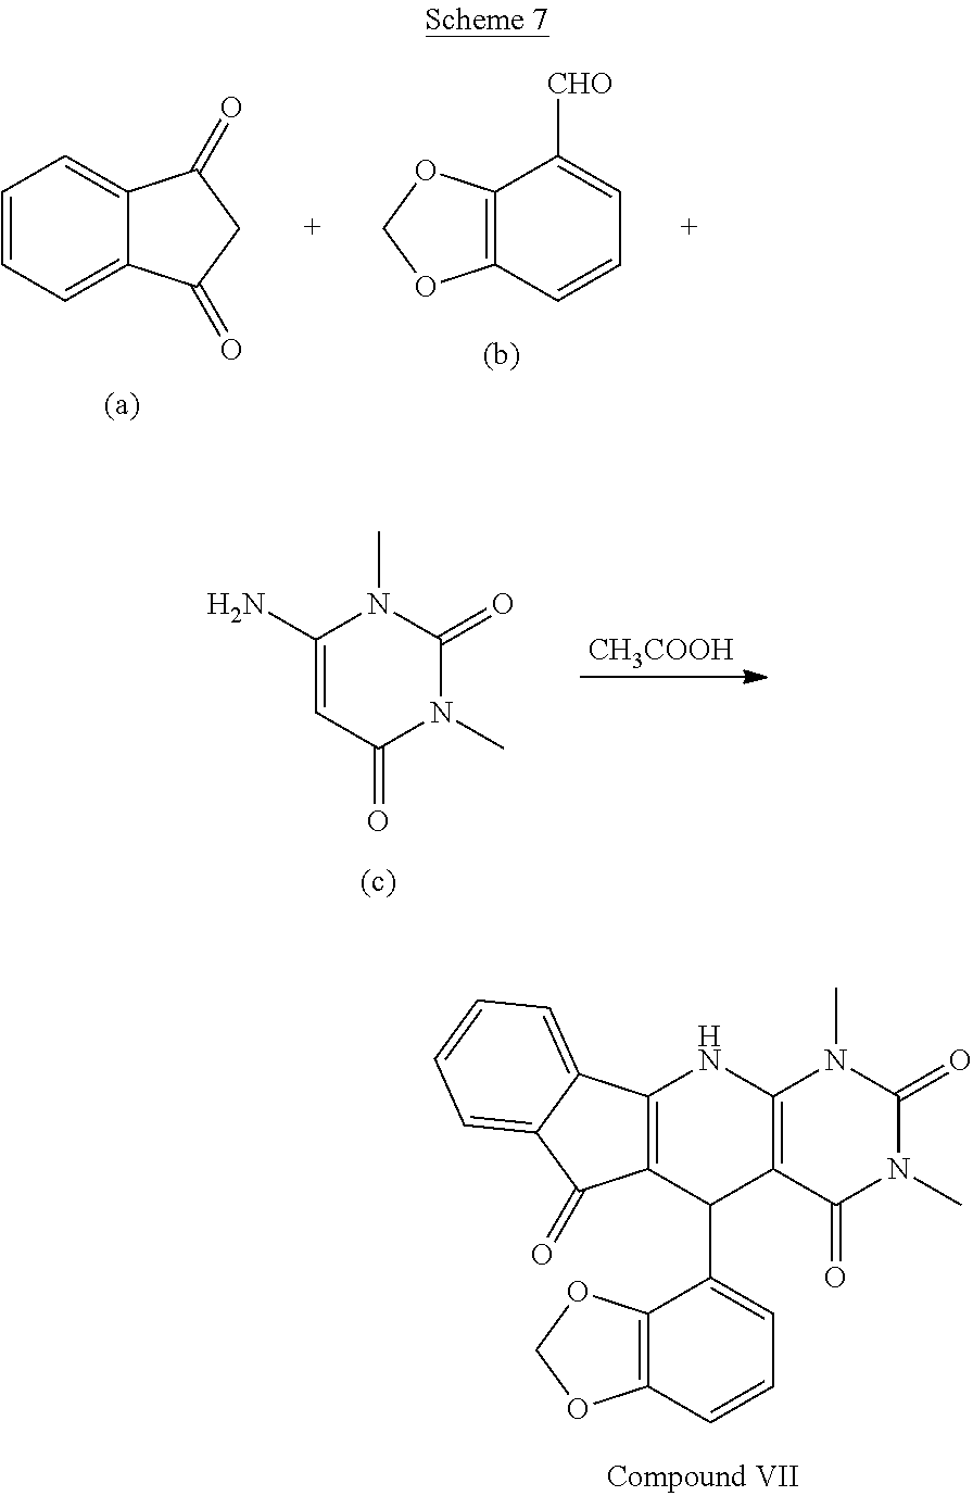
[CH3COOH].C1(N)=CC(=O)N(C)C(=O)N1C.C1=CC=C2C(=C1)C(=O)CC2=O.C1([CHO])=CC=CC2=C1OCO2.C12=C(C(=O)N(C)C(=O)N1C)C(C1=CC=CC3=C1OCO3)C1=C(N2)C2=CC=CC=C2C1=O
